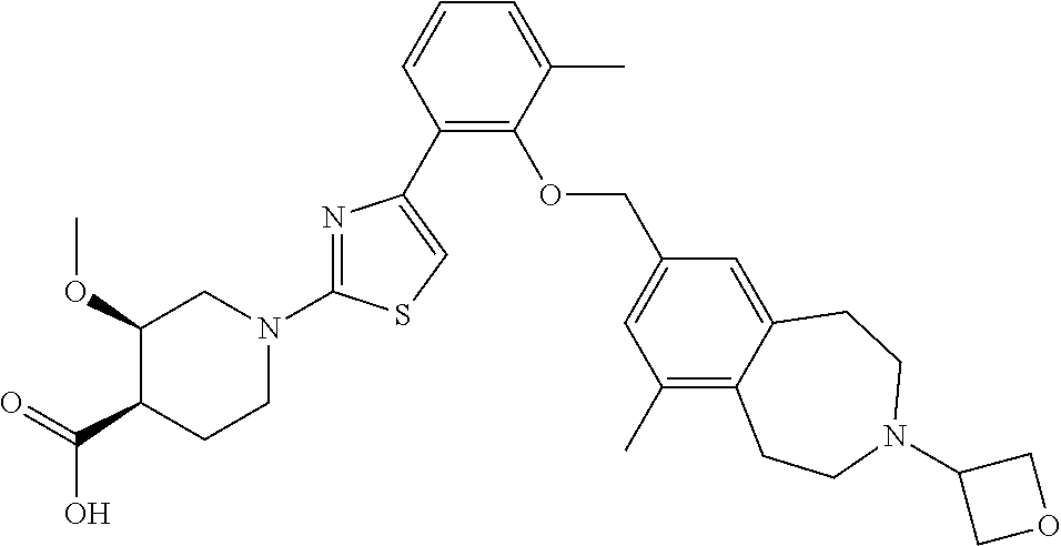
C1(C2=CSC(N3CC(OC)C(C(=O)O)CC3)=N2)=C(OCC2=CC(C)=C3C(=C2)CCN(C2COC2)CC3)C(C)=CC=C1
